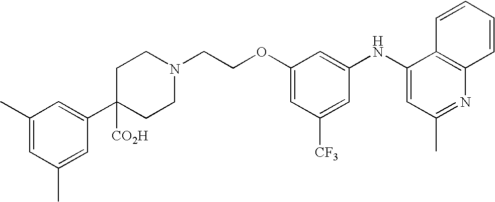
C1(OCCN2CCC([CO2H])(C3=CC(C)=CC(C)=C3)CC2)=CC([CF3])=CC(NC2=CC(C)=NC3=C2C=CC=C3)=C1
